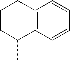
C1CC(C)C2=C(C1)C=CC=C2
